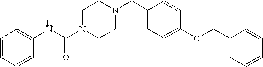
C1=CC=CC(NC(N2CCN(CC3=CC=C(OCC4=CC=CC=C4)C=C3)CC2)=O)=C1
